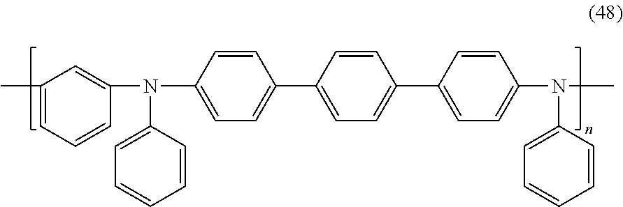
N(C1=CC=CC=C1)(C1=CC=C(C2=CC=C(C3=CC=C(N(C4=CC=CC=C4)C)C=C3)C=C2)C=C1)C1=CC(C)=CC=C1
